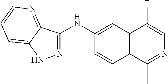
N1=C(NC2=CC3=C(C=C2)C(C)=NC=C3F)C2=NC=CC=C2N1
